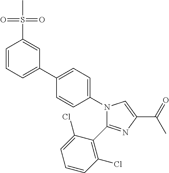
C1=CC=C(C2=CC=C(N3C(C4=C(Cl)C=CC=C4Cl)=NC(C(=O)C)=C3)C=C2)C=C1S(=O)(=O)C
